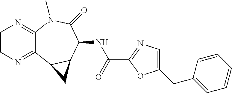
C1=CN=C2C(=N1)N(C)C(=O)C(NC(C1=NC=C(CC3=CC=CC=C3)O1)=O)C1C2C1
